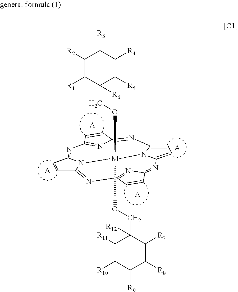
O([M]1(OCC2([R6])C([R5])C([R4])C([R3])C([R2])C2[R1])N2C3=NC4=NC(=NC5=CC=C(N51)N=C1C=CC(=N1)N=C2C=C3)C=C4)CC1([R12])C([R11])C([R10])C([R9])C([R8])C1[R7].[A].[A].[A].[A]
